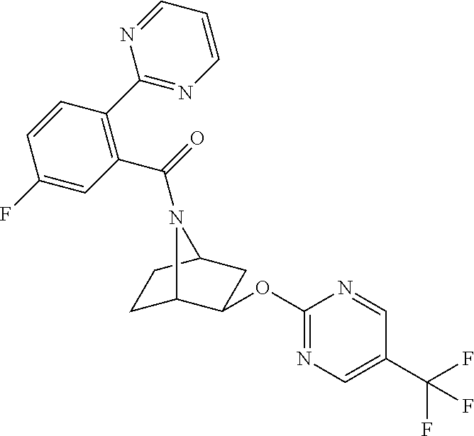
C1C2C(OC3=NC=C(C(F)(F)F)C=N3)CC(C1)N2C(=O)C1=C(C2=NC=CC=N2)C=CC(F)=C1
